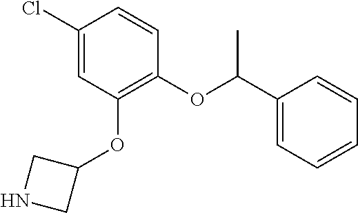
C1(Cl)=CC(OC2CNC2)=C(OC(C2=CC=CC=C2)C)C=C1
